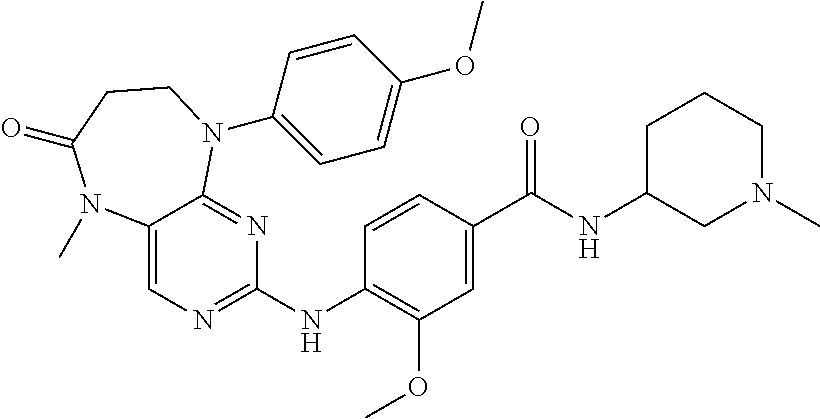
C1(NC2=NC=C3C(=N2)N(C2=CC=C(OC)C=C2)CCC(=O)N3C)=C(OC)C=C(C(NC2CN(C)CCC2)=O)C=C1
